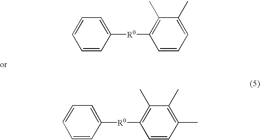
C1([R0]C2=C(C)C(C)=CC=C2)=CC=CC=C1.C1=CC([R0]C2=C(C)C(C)=C(C)C=C2)=CC=C1
